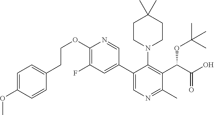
O(C1=C(F)C=C(C2=CN=C(C)C(C(C(=O)O)OC(C)(C)C)=C2N2CCC(C)(C)CC2)C=N1)CCC1=CC=C(OC)C=C1
